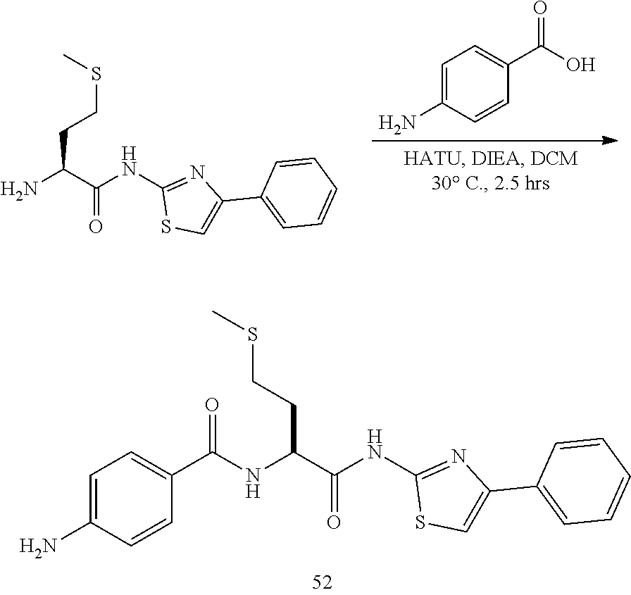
C1(N)=CC=C(C(=O)NC(C(NC2=NC(C3=CC=CC=C3)=CS2)=O)CCSC)C=C1.NC(C(NC1=NC(C2=CC=CC=C2)=CS1)=O)CCSC.C1=CC(C(O)=O)=CC=C1N
